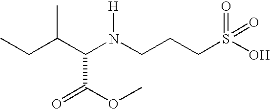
CCC(C(N(CCCS(O)(=O)=O)[H])C(=O)OC)C
